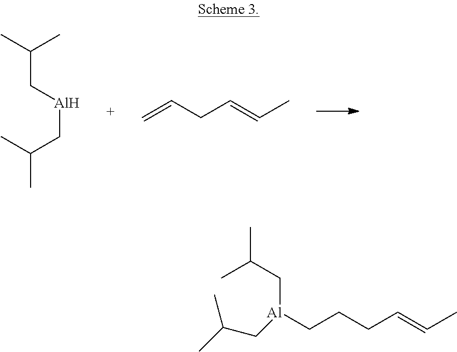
[Al](CCCC=CC)(CC(C)C)CC(C)C.C(C(C)C)[Al]CC(C)C.C=CCC=CC
